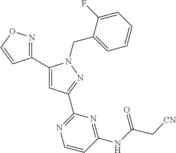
C1(C2=NOC=C2)=CC(C2=NC=CC(NC(=O)C[CN])=N2)=NN1CC1=CC=CC=C1F
